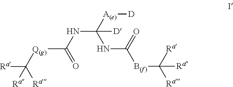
[D][A(e)]C(NC([Q(g)]C([Ra])([Ra])[Ra])=O)(NC([B(f)]C([Ra])([Ra])[Ra])=O)[D]
